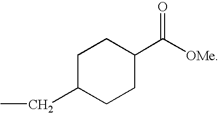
C1C(CC)CCC(C([OMe])=O)C1
